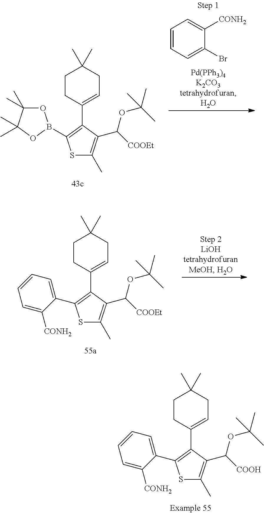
C1=CC=C(Br)C([CONH2])=C1.O1C(C)(C)C(C)(C)OB1C1=C(C2=CCC(C)(C)CC2)C(C(OC(C)(C)C)[COOEt])=C(C)S1.S1C(C)=C(C(OC(C)(C)C)[COOEt])C(C2=CCC(C)(C)CC2)=C1C1=CC=CC=C1[CONH2].S1C(C)=C(C(OC(C)(C)C)[COOH])C(C2=CCC(C)(C)CC2)=C1C1=CC=CC=C1[CONH2]
